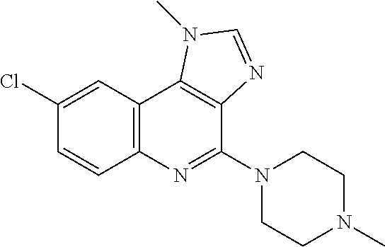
C1(Cl)=CC2=C(C=C1)N=C(N1CCN(C)CC1)C1=C2N(C)C=N1
